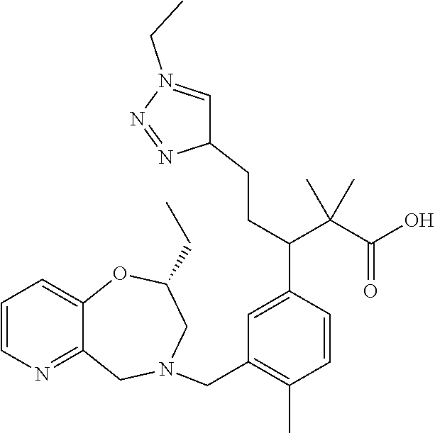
C1=C(C(C(C(O)=O)(C)C)CCC2C=N(CC)N=N2)C=CC(C)=C1CN1CC2=NC=CC=C2OC(CC)C1
